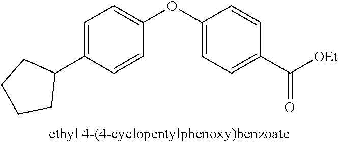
C1=C(C2CCCC2)C=CC(OC2=CC=C(C([OEt])=O)C=C2)=C1
